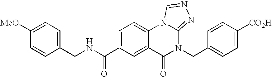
C1([MeO])=CC=C(CNC(=O)C2=CC=C3C(=C2)C(=O)N(CC2=CC=C([CO2H])C=C2)C2=NN=CN32)C=C1
